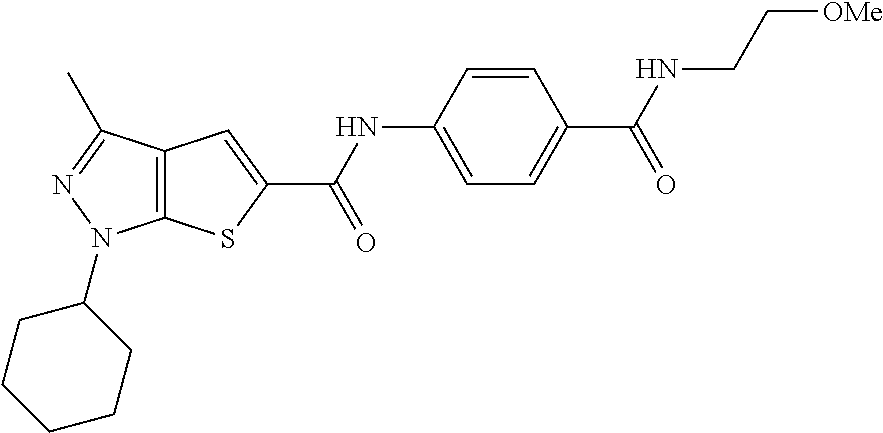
C12=C(C(C)=NN1C1CCCCC1)C=C(C(NC1=CC=C(C(NCC[OMe])=O)C=C1)=O)S2
